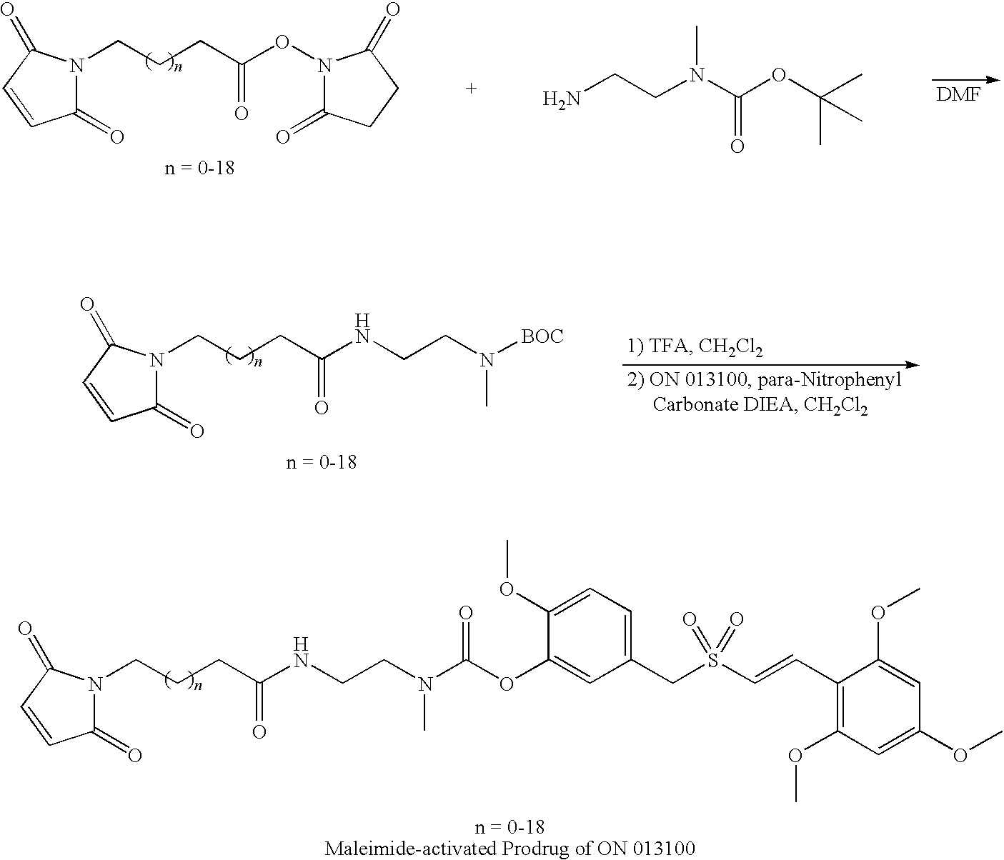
C1=CC(=O)N(CCCC(ON2C(=O)CCC2=O)=O)C1=O.C(=O)(N(CCN)C)OC(C)(C)C.C1=CC(=O)N(CCCC(NCCN([BOC])C)=O)C1=O.C1=CC(=O)N(CCCC(NCCN(C(=O)OC2=CC(CS(C=CC3=C(OC)C=C(OC)C=C3OC)(=O)=O)=CC=C2OC)C)=O)C1=O
